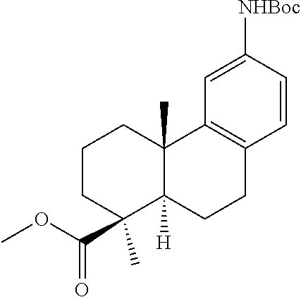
C1(C(OC)=O)(C)C2([H])C(C)(CCC1)C1=C(CC2)C=CC([NHBoc])=C1
